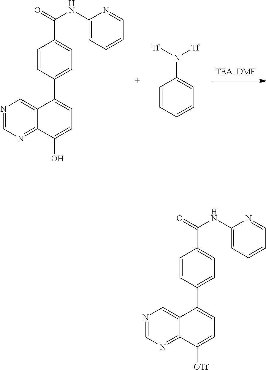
C1=CC=CC=C1N([Tf])[Tf].N1=CN=C2C(=C1)C(C1=CC=C(C(=O)NC3=CC=CC=N3)C=C1)=CC=C2O.N1=CN=C2C(=C1)C(C1=CC=C(C(=O)NC3=CC=CC=N3)C=C1)=CC=C2[OTf]
